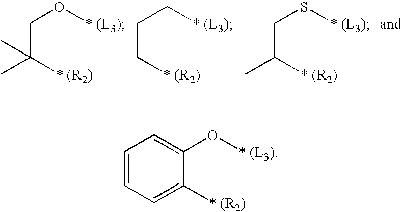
C(C([* (R2)])(C)C)O[* (L3)].C(C[* (R2)])C[* (L3)].C(C([* (R2)])C)S[* (L3)].C1(O[* (L3)])=CC=CC=C1[* (R2)]
